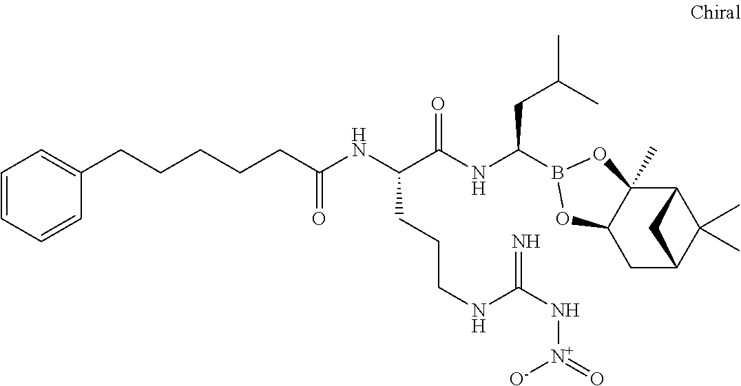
C12C3(C)C(CC(C1(C)C)C2)OB(C(NC(C(NC(=O)CCCCCC1=CC=CC=C1)CCCNC(N[N+]([O-])=O)=N)=O)CC(C)C)O3
